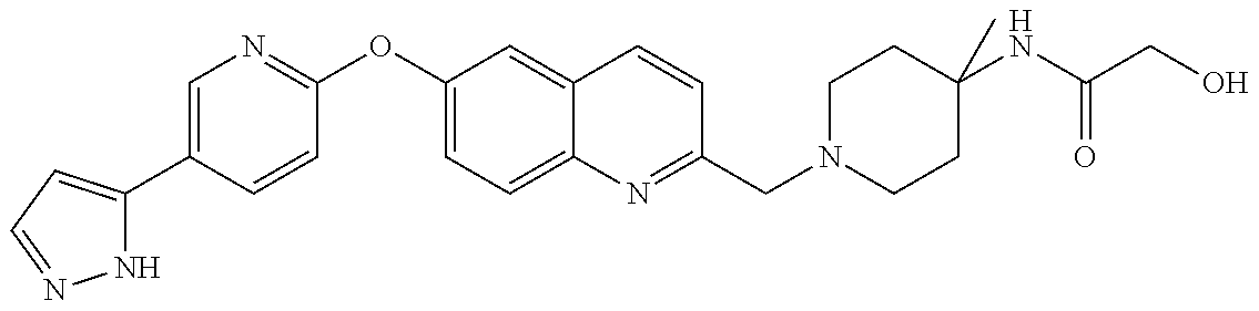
N1C(C2=CN=C(OC3=CC=C4C(=C3)C=CC(CN3CCC(NC(CO)=O)(C)CC3)=N4)C=C2)=CC=N1
